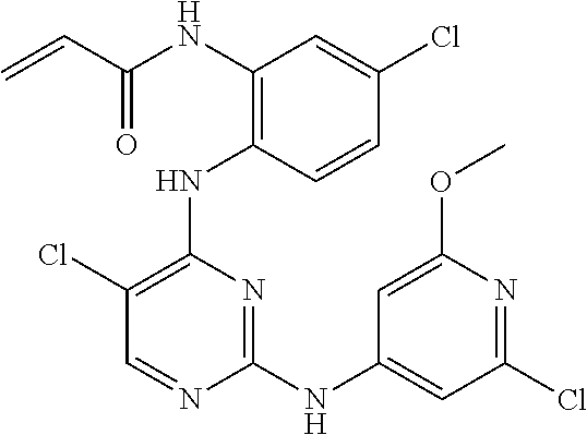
N(C1=C(NC2=C(Cl)C=NC(NC3=CC(Cl)=NC(OC)=C3)=N2)C=CC(Cl)=C1)C(C=C)=O
